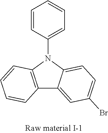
C12=C(N(C3=CC=CC=C3)C3=CC=C(Br)C=C13)C=CC=C2
